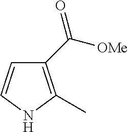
C1(C(=O)[OMe])=C(C)NC=C1
